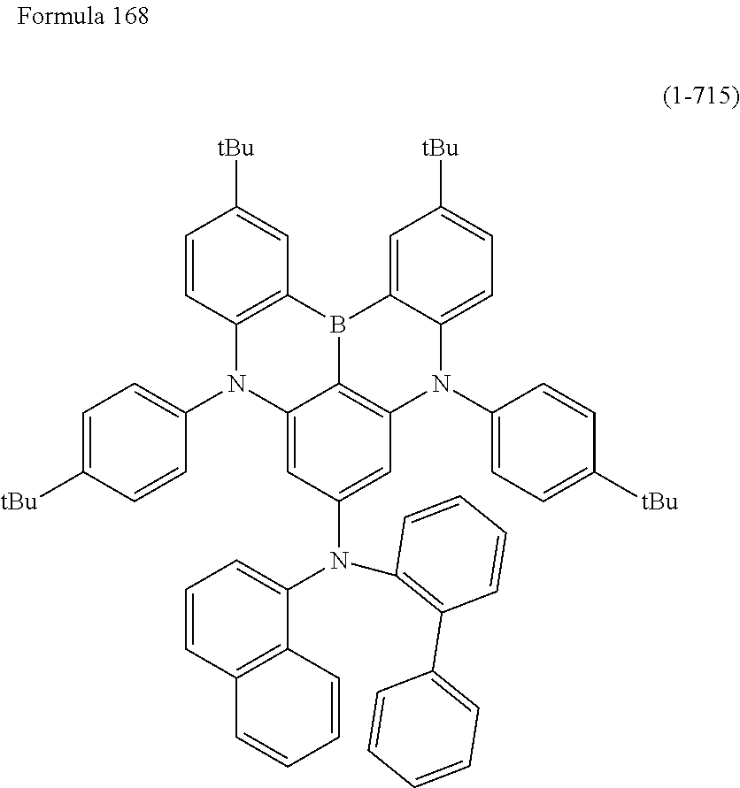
C1=CC2=C(C=C1[tBu])B1C3=CC([tBu])=CC=C3N(C3=CC=C([tBu])C=C3)C3=C1C(=CC(N(C1=CC=CC4=C1C=CC=C4)C1=C(C4=CC=CC=C4)C=CC=C1)=C3)N2C1=CC=C([tBu])C=C1
